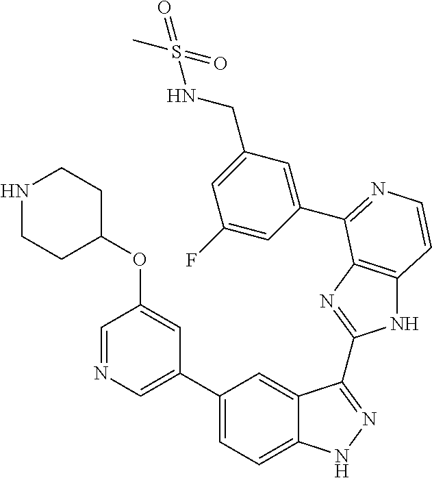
C1(C2=CN=CC(OC3CCNCC3)=C2)=CC=C2C(=C1)C(C1=NC3=C(N1)C=CN=C3C1=CC(CNS(=O)(C)=O)=CC(F)=C1)=NN2
